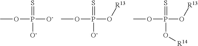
O(P(=S)([O-])[O-])C.O(P(=S)(O[R13])[O-])C.O(P(=S)(O[R13])O[R14])C
